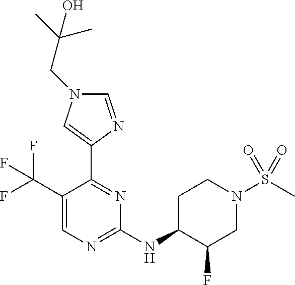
C1(C(F)(F)F)=CN=C(NC2C(F)CN(S(C)(=O)=O)CC2)N=C1C1=CN(CC(C)(C)O)C=N1
